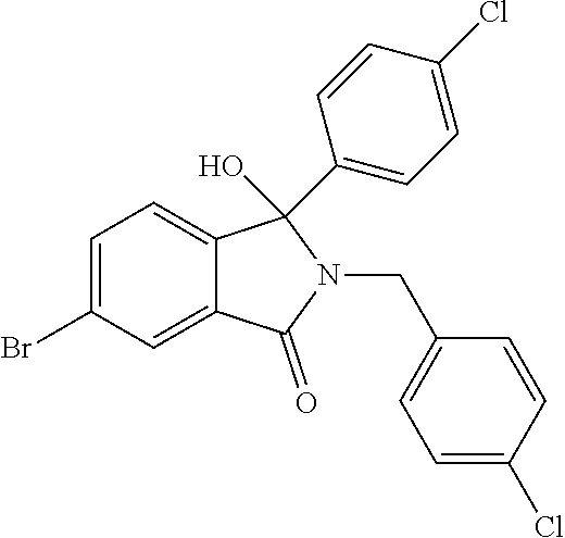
C1=C(Br)C=C2C(=C1)C(C1=CC=C(Cl)C=C1)(O)N(CC1=CC=C(Cl)C=C1)C2=O
